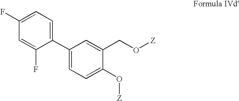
C1=C(F)C=C(F)C(C2=CC=C(O[Z])C(CO[Z])=C2)=C1
